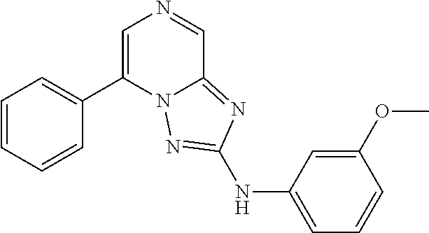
C1=CC=CC(C2=CN=CC3=NC(NC4=CC=CC(OC)=C4)=NN23)=C1
